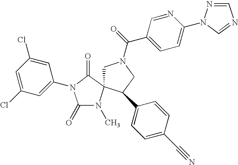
C1N(C(=O)C2=CC=C(N3C=NC=N3)N=C2)CC(C2=CC=C(C#N)C=C2)C12N(C)C(=O)N(C1=CC(Cl)=CC(Cl)=C1)C2=O
